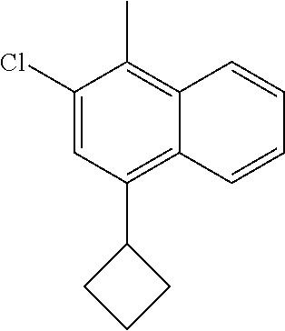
C1(Cl)=CC(C2CCC2)=C2C(=C1C)C=CC=C2
